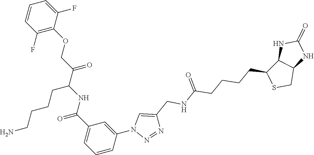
C1=CC(F)=C(OCC(C(NC(C2=CC=CC(N3N=NC(CNC(CCCCC4SCC5C4NC(=O)N5)=O)=C3)=C2)=O)CCCCN)=O)C(F)=C1
